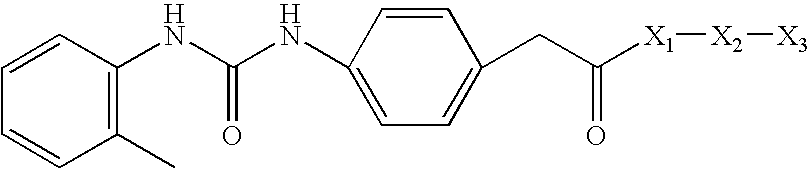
C1=CC(NC(NC2=CC=C(CC([X1][X2][X3])=O)C=C2)=O)=C(C)C=C1
